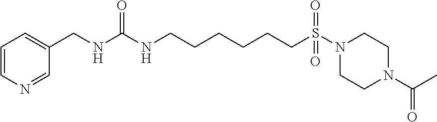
C(NC(NCCCCCCS(N1CCN(C(C)=O)CC1)(=O)=O)=O)C1=CC=CN=C1
